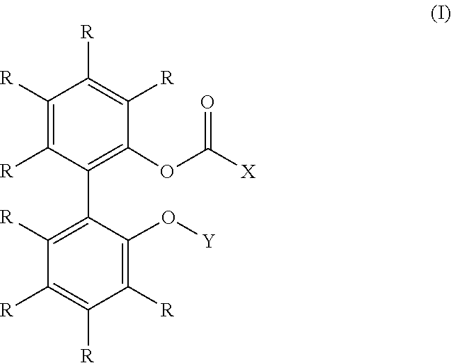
C1([R])=C([R])C([R])=C(O[Y])C(C2=C(OC(=O)[X])C([R])=C([R])C([R])=C2[R])=C1[R]
